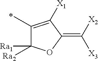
C1(C)=C([X1])C(=C([X2])[X3])OC1([Ra2])[Ra1]
